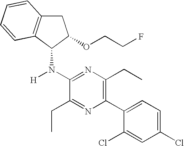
C1(N([H])C2C(OCCF)CC3=C2C=CC=C3)=NC(CC)=C(C2=CC=C(Cl)C=C2Cl)N=C1CC
